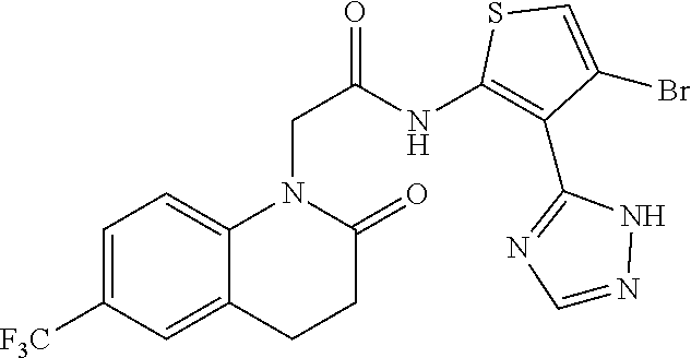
C1=C([F3C])C=C2C(=C1)N(CC(NC1=C(C3=NC=NN3)C(Br)=CS1)=O)C(=O)CC2
